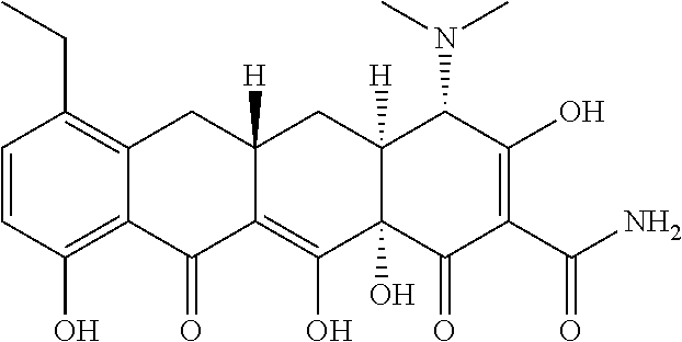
C1=CC(O)=C2C(=C1CC)CC1([H])C(=C(O)C3(O)C([H])(C1)C(N(C)C)C(O)=C(C(N)=O)C3=O)C2=O
